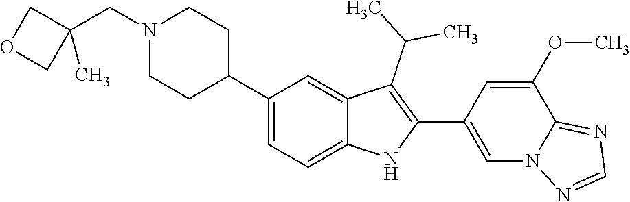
C1(C2CCN(CC3(C)COC3)CC2)=CC=C2C(=C1)C(C(C)C)=C(C1=CN3C(=NC=N3)C(OC)=C1)N2
